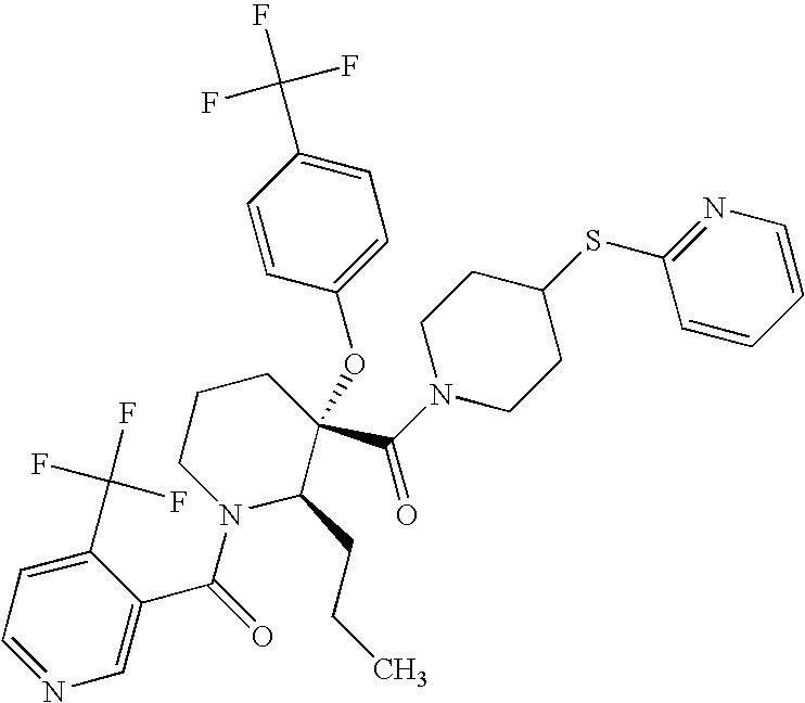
C1=NC=C(C(N2C(CCC)C(C(=O)N3CCC(SC4=NC=CC=C4)CC3)(OC3=CC=C(C(F)(F)F)C=C3)CCC2)=O)C(C(F)(F)F)=C1
